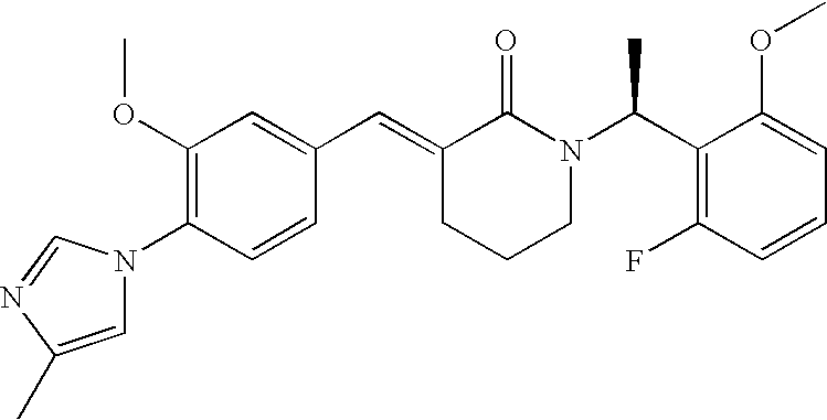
C1=CC(N2C=C(C)N=C2)=C(OC)C=C1C=C1CCCN(C(C2=C(F)C=CC=C2OC)C)C1=O
